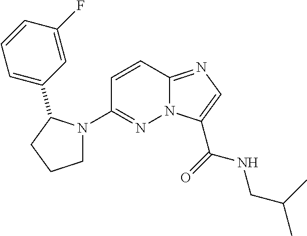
N12C(=NC=C1C(=O)NCC(C)C)C=CC(N1CCCC1C1=CC=CC(F)=C1)=N2
